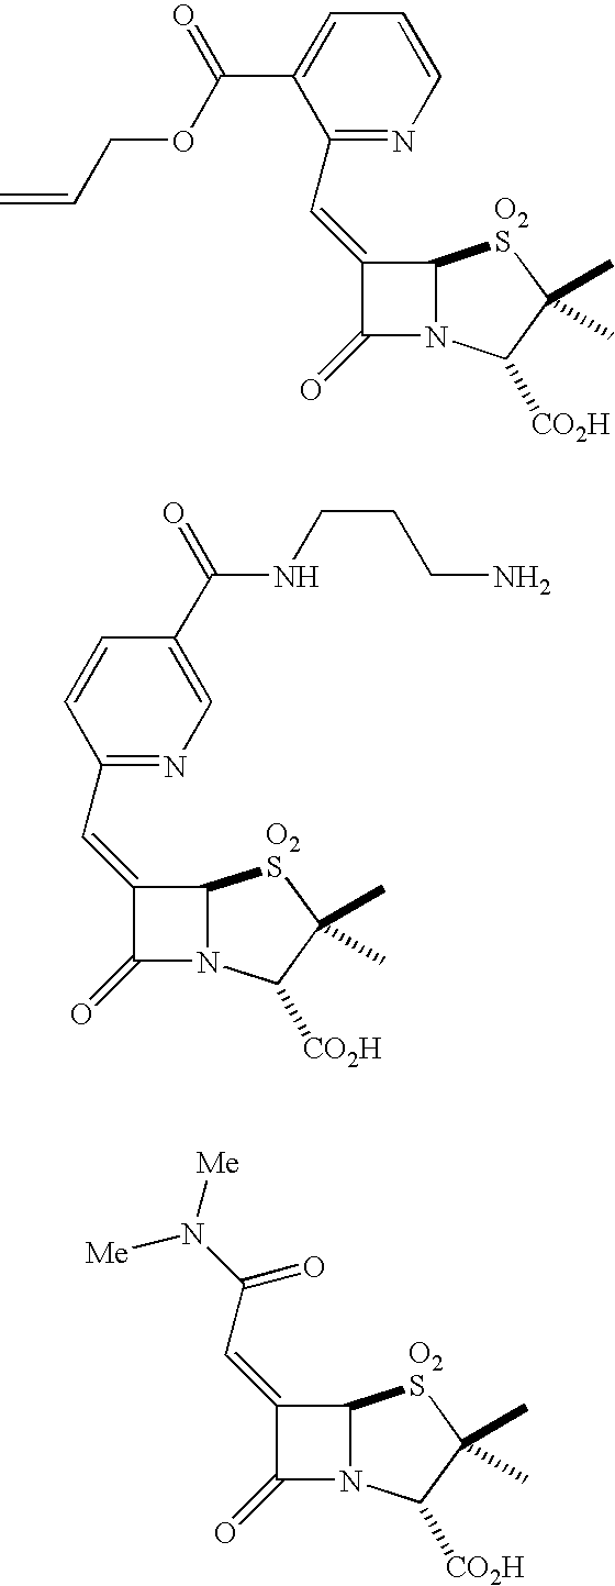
C(=C1C(=O)N2C1[O2S]C(C)(C)C2[CO2H])C1=NC=CC=C1C(OCC=C)=O.C(=C1C(=O)N2C1[O2S]C(C)(C)C2[CO2H])C1=NC=C(C(=O)NCCCN)C=C1.C(=C1C(=O)N2C1[O2S]C(C)(C)C2[CO2H])C(=O)N([Me])[Me]
